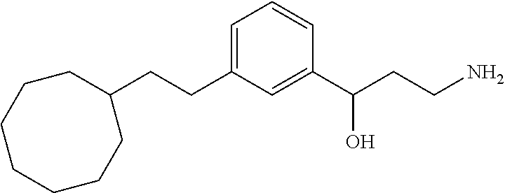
C1=C(CCC2CCCCCCC2)C=C(C(CCN)O)C=C1
